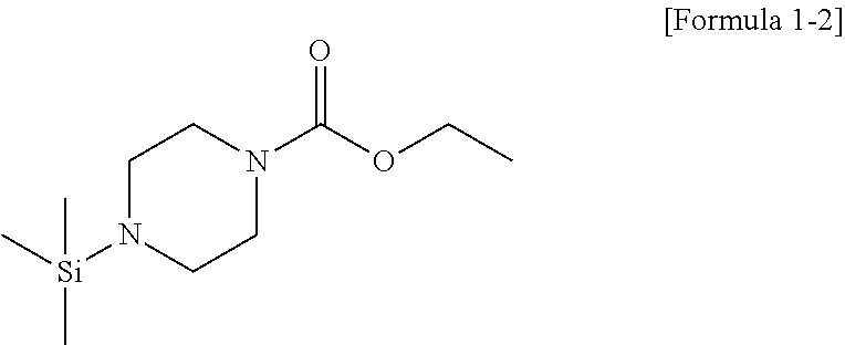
C1N([Si](C)(C)C)CCN(C(OCC)=O)C1
